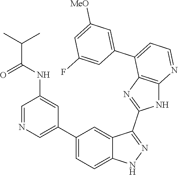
C1=NC=C(C2=CC=C3C(=C2)C(C2=NC4=C(N2)N=CC=C4C2=CC([MeO])=CC(F)=C2)=NN3)C=C1NC(C(C)C)=O
